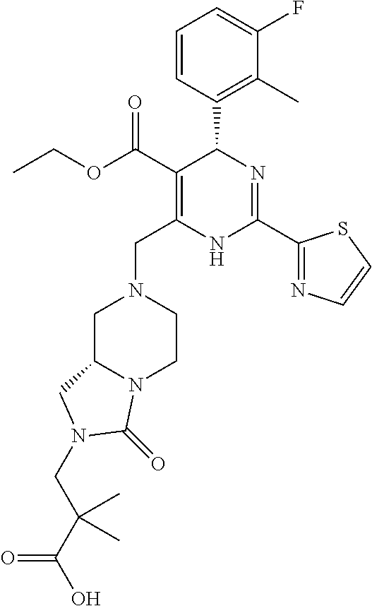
C1(C(OCC)=O)=C(CN2CCN3C(C2)CN(CC(C(O)=O)(C)C)C3=O)NC(C2=NC=CS2)=NC1C1=C(C)C(F)=CC=C1
